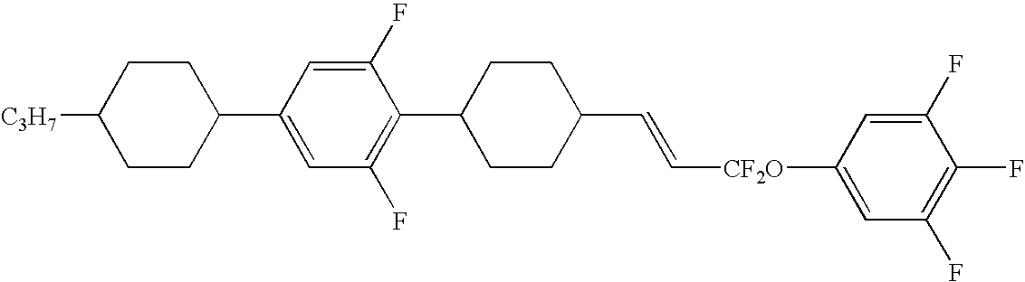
C1CC(C2=CC(F)=C(C3CCC(C=C[CF2O]C4=CC(F)=C(F)C(F)=C4)CC3)C(F)=C2)CCC1[C3H7]
